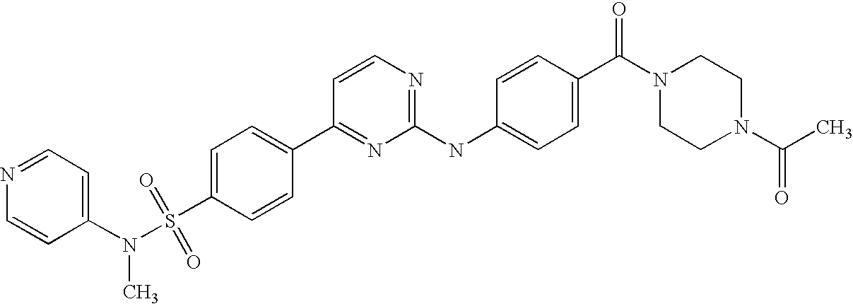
C1(C2=NC(NC3=CC=C(C(=O)N4CCN(C(=O)C)CC4)C=C3)=NC=C2)=CC=C(S(N(C)C2=CC=NC=C2)(=O)=O)C=C1
